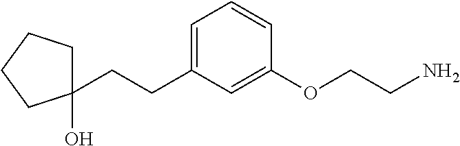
C1(CCC2=CC=CC(OCCN)=C2)(O)CCCC1
